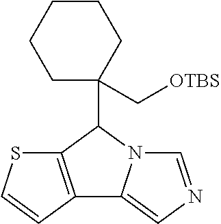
C12=C(C=CS1)C1=CN=CN1C2C1(C[OTBS])CCCCC1
